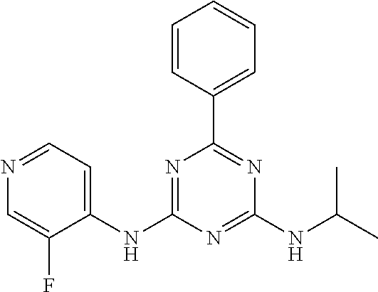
C1(NC2=NC(C3=CC=CC=C3)=NC(NC(C)C)=N2)=CC=NC=C1F
